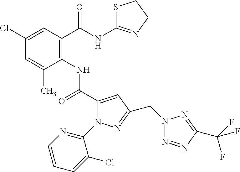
C1(Cl)=CC(C(=O)NC2=NCCS2)=C(NC(=O)C2=CC(CN3N=NC(C(F)(F)F)=N3)=NN2C2=NC=CC=C2Cl)C(C)=C1
